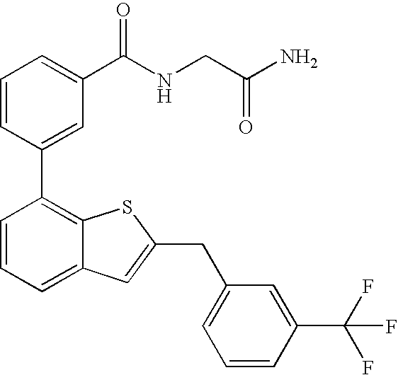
C1=CC(C2=C3C(=CC=C2)C=C(CC2=CC=CC(C(F)(F)F)=C2)S3)=CC(C(NCC(=O)N)=O)=C1
